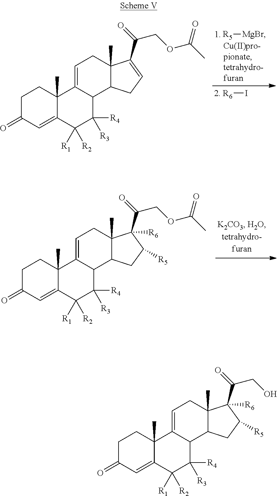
C1C(=O)C=C2C(C)(C1)C1=CCC3(C)C(C1C([R3])([R4])C2([R1])[R2])CC([R5])C3(C(=O)COC(C)=O)[R6].[R5][MgBr].[R6]I.C1C(=O)C=C2C(C)(C1)C1=CCC3(C)C(C1C([R3])([R4])C2([R1])[R2])CC=C3C(=O)COC(C)=O.C1C(=O)C=C2C(C)(C1)C1=CCC3(C)C(C1C([R3])([R4])C2([R1])[R2])CC([R5])C3(C(=O)CO)[R6]
